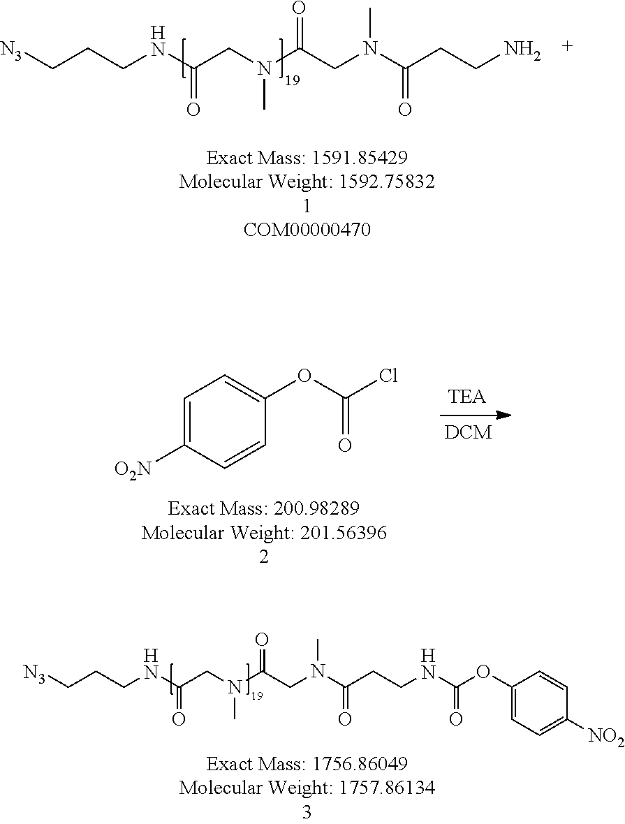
[N3]CCCNC(CN(C(CN(C(CCN)=O)C)=O)C)=O.C1=C([O2N])C=CC(OC(Cl)=O)=C1.[N3]CCCNC(CN(C(CN(C(CCNC(OC1=CC=C([NO2])C=C1)=O)=O)C)=O)C)=O
